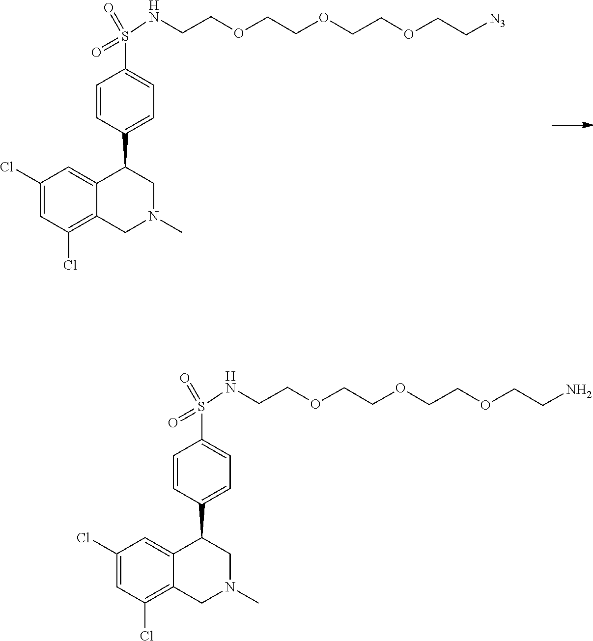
O=S(NCCOCCOCCOCC[N3])(=O)C1=CC=C(C2CN(C)CC3=C(Cl)C=C(Cl)C=C23)C=C1.O=S(NCCOCCOCCOCCN)(=O)C1=CC=C(C2CN(C)CC3=C(Cl)C=C(Cl)C=C23)C=C1
